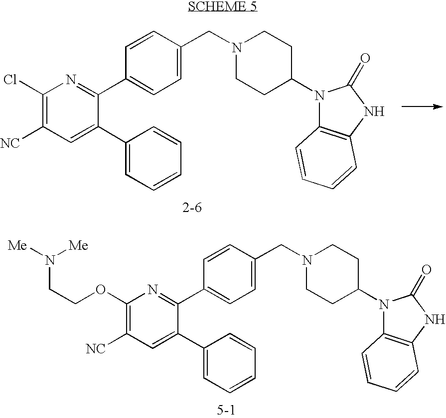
C1(Cl)=C([NC])C=C(C2=CC=CC=C2)C(C2=CC=C(CN3CCC(N4C5=C(NC4=O)C=CC=C5)CC3)C=C2)=N1.C1(OCCN([Me])[Me])=C([NC])C=C(C2=CC=CC=C2)C(C2=CC=C(CN3CCC(N4C5=C(NC4=O)C=CC=C5)CC3)C=C2)=N1
